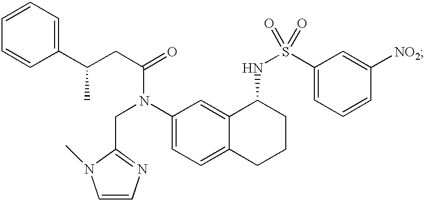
C1(C(CC(=O)N(C2=CC=C3C(=C2)C(NS(=O)(=O)C2=CC=CC([NO2])=C2)CCC3)CC2=NC=CN2C)C)=CC=CC=C1
